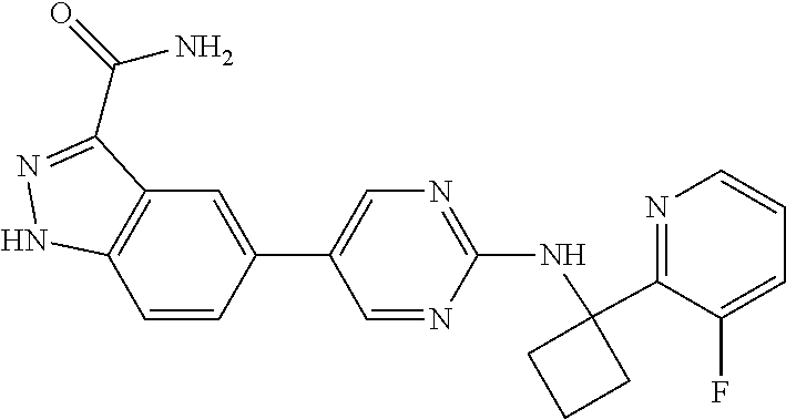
C12=C(C=CC(C3=CN=C(NC4(C5=NC=CC=C5F)CCC4)N=C3)=C1)NN=C2C(=O)N
